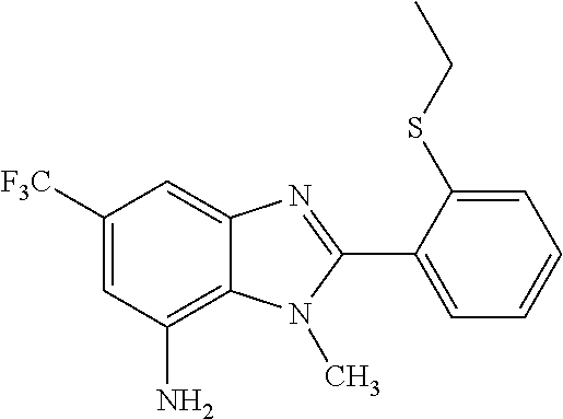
C1([F3C])=CC(N)=C2C(=C1)N=C(C1=CC=CC=C1SCC)N2C
